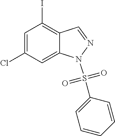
C1=C(Cl)C=C2C(=C1I)C=NN2S(=O)(=O)C1=CC=CC=C1
